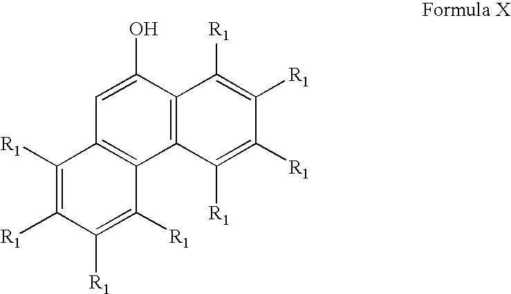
C1=C(O)C2=C(C3=C1C([R1])=C([R1])C([R1])=C3[R1])C([R1])=C([R1])C([R1])=C2[R1]
